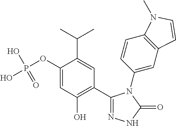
C1(C2=C(O)C=C(OP(O)(O)=O)C(C(C)C)=C2)=NNC(=O)N1C1=CC2=C(C=C1)N(C)C=C2
